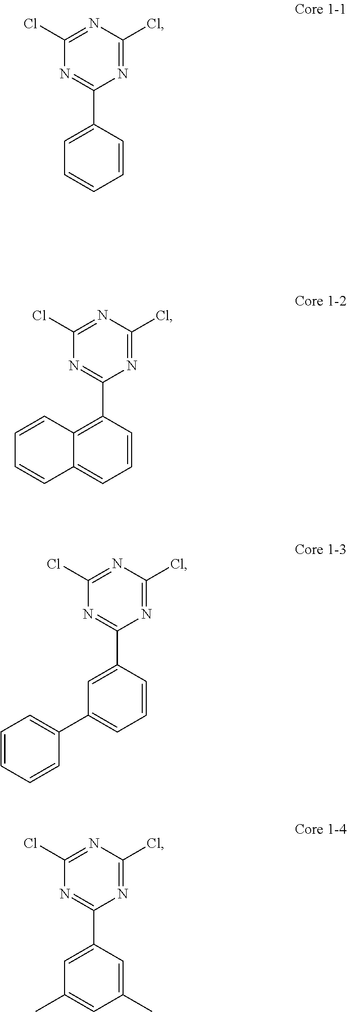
C1=CC(C2=NC(Cl)=NC(Cl)=N2)=CC=C1.C1=CC(C2=NC(Cl)=NC(Cl)=N2)=C2C(=C1)C=CC=C2.C1=CC(C2=NC(Cl)=NC(Cl)=N2)=CC(C2=CC=CC=C2)=C1.C1(C)=CC(C2=NC(Cl)=NC(Cl)=N2)=CC(C)=C1
